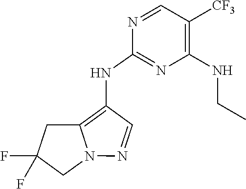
N1=CC([CF3])=C(NCC)N=C1NC1=C2N(N=C1)CC(F)(F)C2
